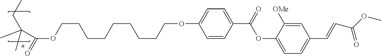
O(CCCCCCCCCOC(C(C)(CC)C)=O)C1=CC=C(C(OC2=CC=C(C=CC(=O)OC)C=C2[OMe])=O)C=C1
